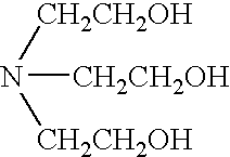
[CH2CH2OH]N([CH2CH2OH])[CH2CH2OH]
